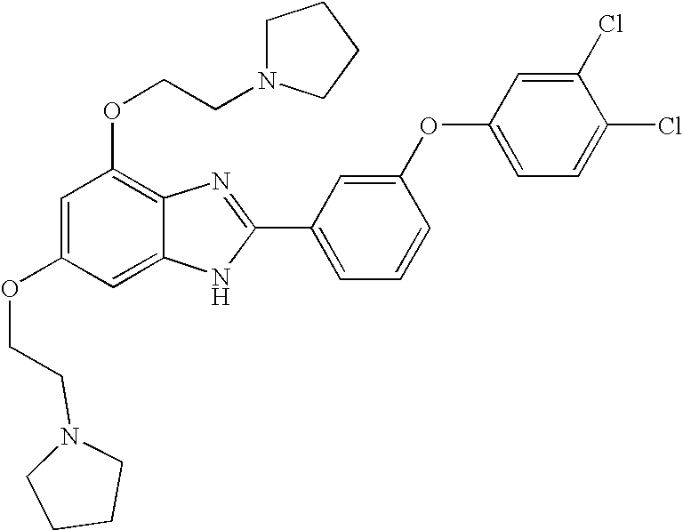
C1=C(OCCN2CCCC2)C=C2C(=C1OCCN1CCCC1)N=C(C1=CC=CC(OC3=CC=C(Cl)C(Cl)=C3)=C1)N2
